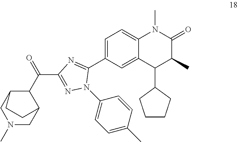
C1=C(C2=NC(C(=O)C3C4CN(C)CC3CC4)=NN2C2=CC=C(C)C=C2)C=C2C(=C1)N(C)C(=O)C(C)C2C1CCCC1
